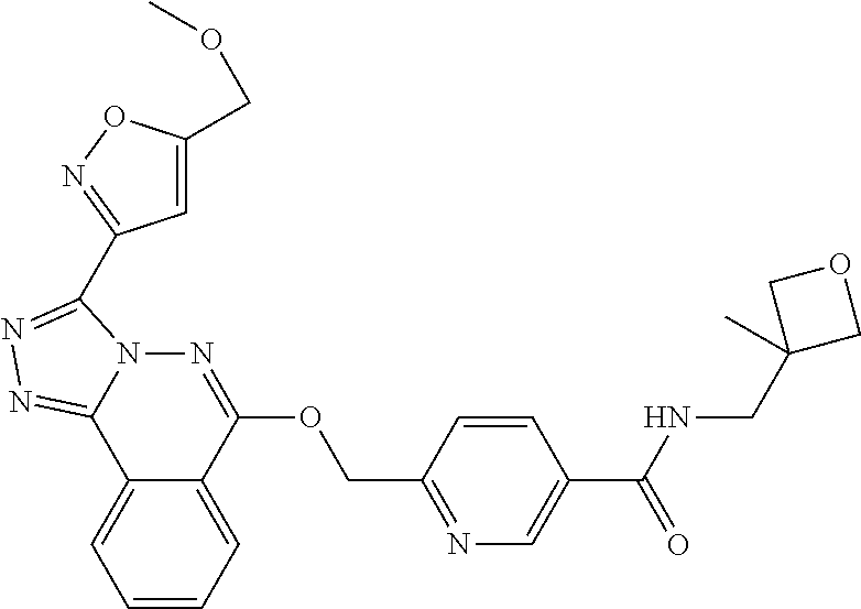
C1=CC=C2C(=C1)C1=NN=C(C3=NOC(COC)=C3)N1N=C2OCC1=NC=C(C(NCC2(C)COC2)=O)C=C1
